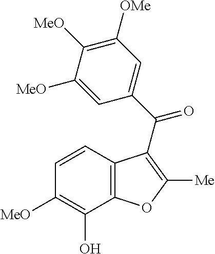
C12=C(C=CC([MeO])=C1O)C(C(C1=CC([OMe])=C([MeO])C([MeO])=C1)=O)=C([Me])O2
